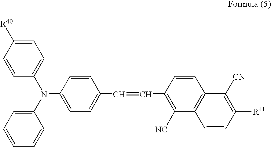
C1=CC([R40])=CC=C1N(C1=CC=CC=C1)C1=CC=C(C=CC2=C([NC])C3=C(C=C2)C([CN])=C([R41])C=C3)C=C1
